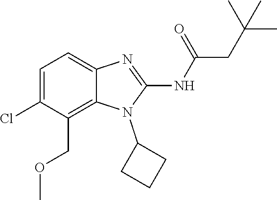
C1=C(Cl)C(COC)=C2C(=C1)N=C(NC(=O)CC(C)(C)C)N2C1CCC1
